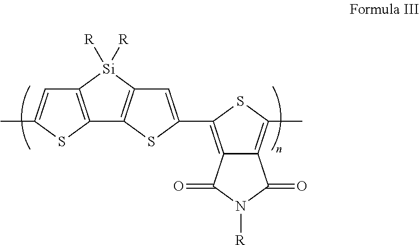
C12=C([Si]([R])([R])C3=C1SC(C1=C4C(=C(C)S1)C(=O)N([R])C4=O)=C3)C=C(C)S2
